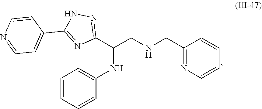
C(NC1=CC=CC=C1)(CNCC1=NC=CC=C1)C1=NNC(C2=CC=NC=C2)=N1
